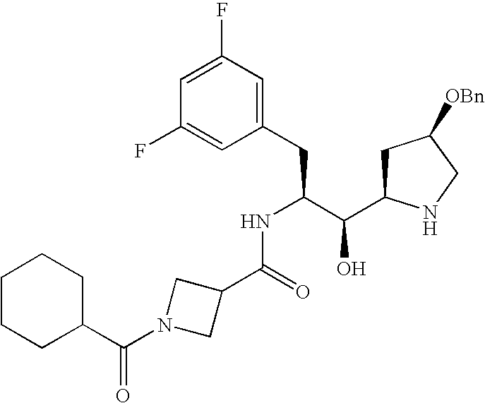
C1(F)=CC(F)=CC(CC(C(C2CC([OBn])CN2)O)NC(=O)C2CN(C(C3CCCCC3)=O)C2)=C1
